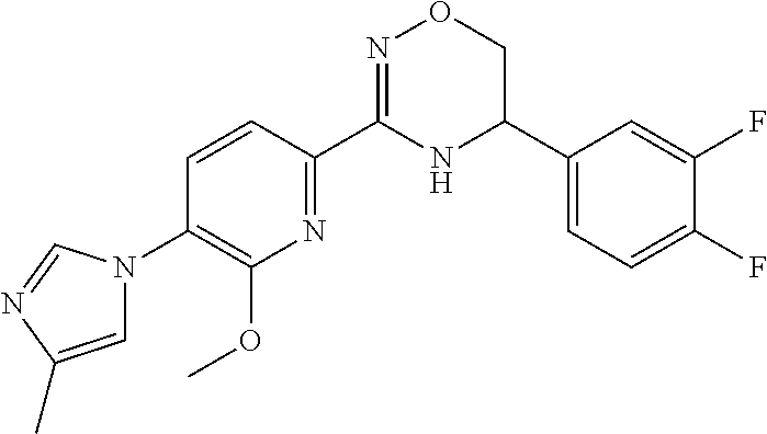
C1=CC(C2=NOCC(C3=CC=C(F)C(F)=C3)N2)=NC(OC)=C1N1C=C(C)N=C1
